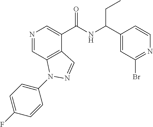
N1=CC2=C(C(C(NC(C3=CC(Br)=NC=C3)CC)=O)=C1)C=NN2C1=CC=C(F)C=C1
